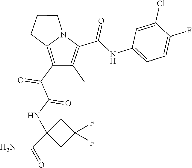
C(C1=C(C)C(C(C(NC2(C(=O)N)CC(F)(F)C2)=O)=O)=C2N1CCC2)(=O)NC1=CC=C(F)C(Cl)=C1
